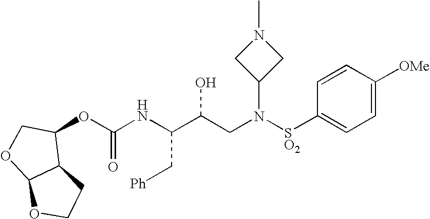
C(NC(C(CN([SO2]C1=CC=C([OMe])C=C1)C1CN(C)C1)O)C[Ph])(=O)OC1C2C(OC1)OCC2
